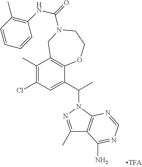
C1(Cl)=C(C)C2=C(C(C(C)N3N=C(C)C4=C3N=CN=C4N)=C1)OCCN(C(NC1=C(C)C=CC=C1)=O)C2
